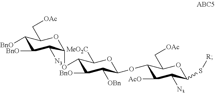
C1([BnO])C([BnO])C([N3])C(OC2C([BnO])C([OBn])C(OC3C([AcO])C([N3])C(S[R])OC3C[OAc])OC2[MeO2C])OC1C[OAc]
